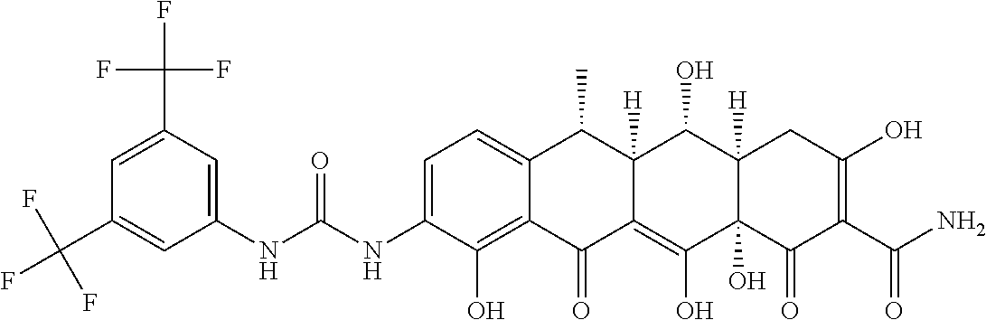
C1=C(NC(NC2=CC(C(F)(F)F)=CC(C(F)(F)F)=C2)=O)C(O)=C2C(=C1)C(C)C1([H])C(=C(O)C3(O)C([H])(C1O)CC(O)=C(C(N)=O)C3=O)C2=O
